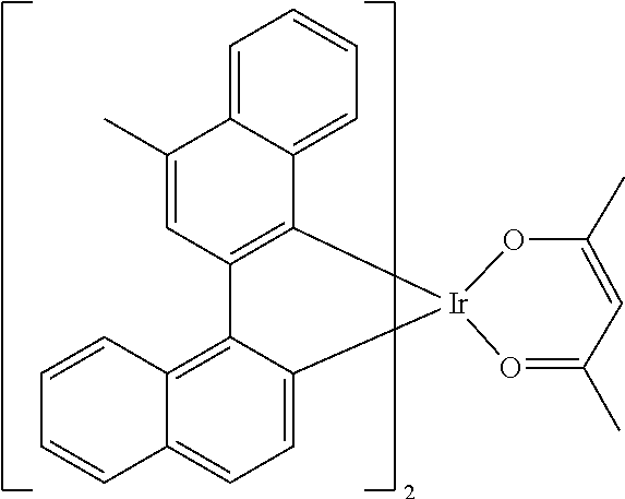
C1(C)=CC2=C(C3=CC=CC=C13)[Ir]1(C3=CC=C4C(=C23)C=CC=C4)O=C(C)C=C(C)O1
